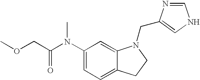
C1(N(C(COC)=O)C)=CC=C2C(=C1)N(CC1=CNC=N1)CC2
